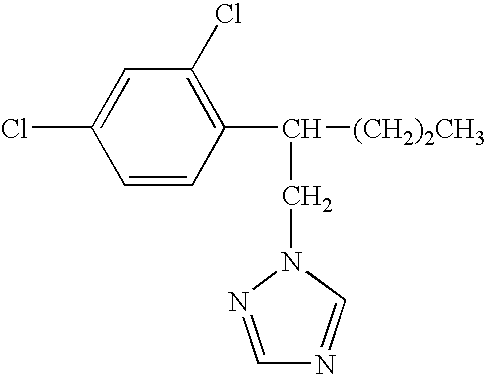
ClC1=CC(Cl)=C(C([(CH2)2CH3])CN2C=NC=N2)C=C1
